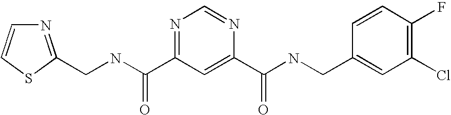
C(NC(=O)C1=NC=NC(C(=O)NCC2=CC(Cl)=C(F)C=C2)=C1)C1=NC=CS1
